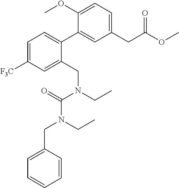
C1=C(CN(CC)C(N(CC)CC2=CC([F3C])=CC=C2C2=CC(CC(OC)=O)=CC=C2OC)=O)C=CC=C1
